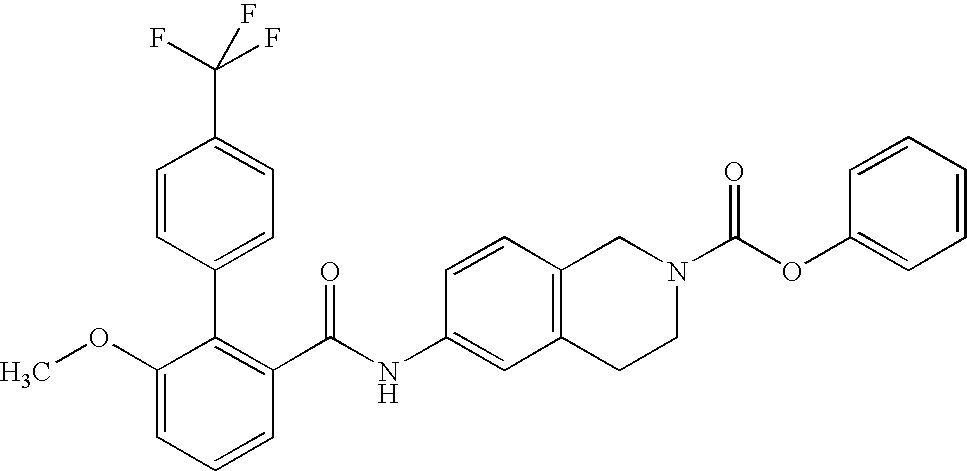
C1(OC)=CC=CC(C(NC2=CC3=C(C=C2)CN(C(OC2=CC=CC=C2)=O)CC3)=O)=C1C1=CC=C(C(F)(F)F)C=C1
